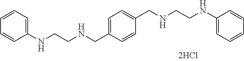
C1=C(CNCCNC2=CC=CC=C2)C=CC(CNCCNC2=CC=CC=C2)=C1
